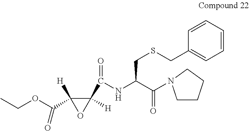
C1(C(NC(C(=O)N2CCCC2)CSCC2=CC=CC=C2)=O)([H])C(C(OCC)=O)([H])O1
